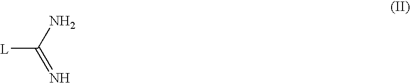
[L]C(N)=N
